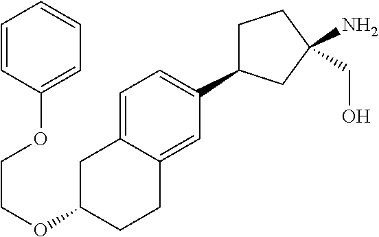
C1=C2C(=CC(C3CCC(N)(CO)C3)=C1)CCC(OCCOC1=CC=CC=C1)C2
